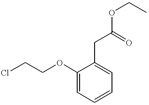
C(OC1=CC=CC=C1CC(OCC)=O)CCl
